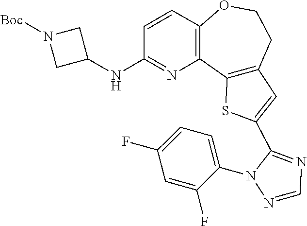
C1=C(F)C(N2N=CN=C2C2=CC3=C(C4=C(OCC3)C=CC(NC3CN([Boc])C3)=N4)S2)=CC=C1F
